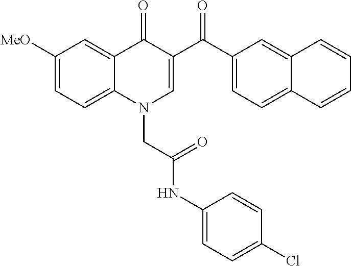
C1([MeO])=CC=C2C(=C1)C(=O)C(C(C1=CC=C3C(=C1)C=CC=C3)=O)=CN2CC(NC1=CC=C(Cl)C=C1)=O
